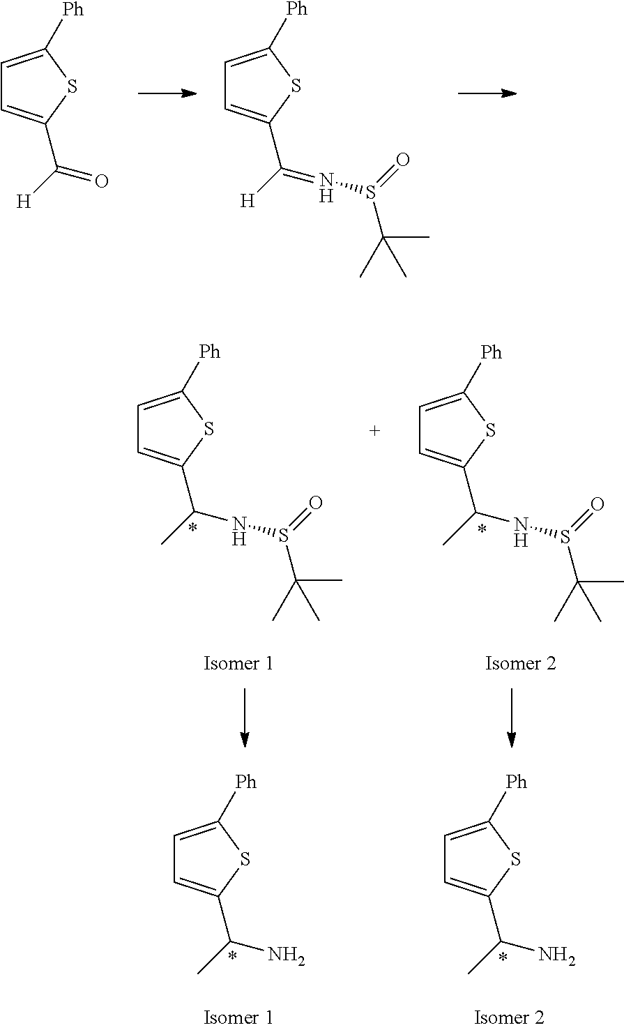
C1=C([Ph])SC(C(=O)[H])=C1.C1=C([Ph])SC(C([H])=NS(=O)C(C)(C)C)=C1.C1=C([Ph])SC(C(C)NS(=O)C(C)(C)C)=C1.C1=C([Ph])SC(C(C)NS(=O)C(C)(C)C)=C1.C1=C([Ph])SC(C(N)C)=C1.C1=C([Ph])SC(C(N)C)=C1
